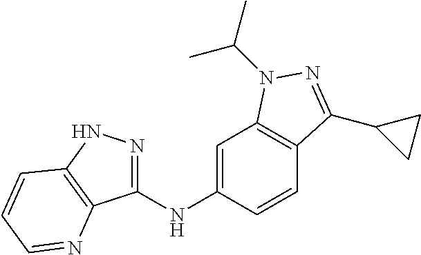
C1(NC2=CC3=C(C=C2)C(C2CC2)=NN3C(C)C)=NNC2=C1N=CC=C2
